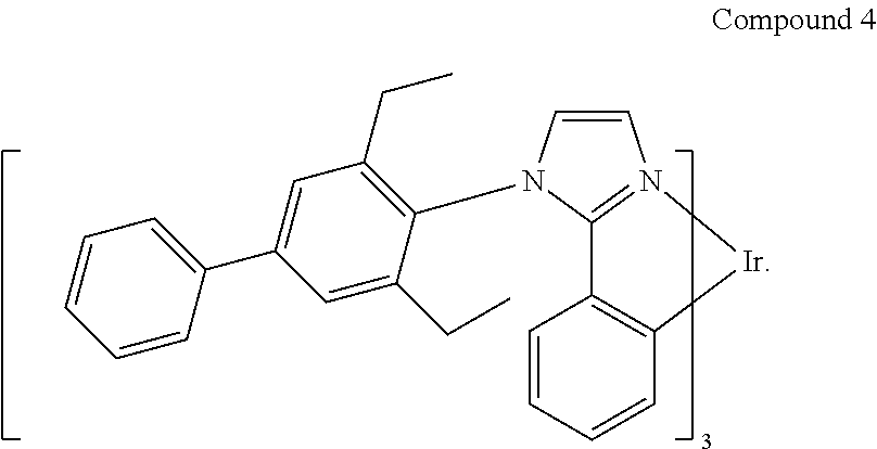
C1=CC=CC2=C1C1=N(C=CN1C1=C(CC)C=C(C3=CC=CC=C3)C=C1CC)[Ir]2
